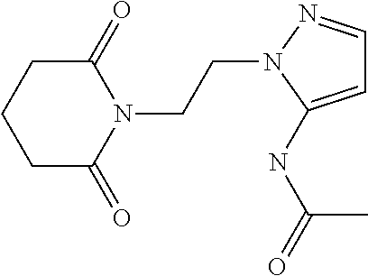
C1C(=O)N(CCN2C(NC(=O)C)=CC=N2)C(=O)CC1
